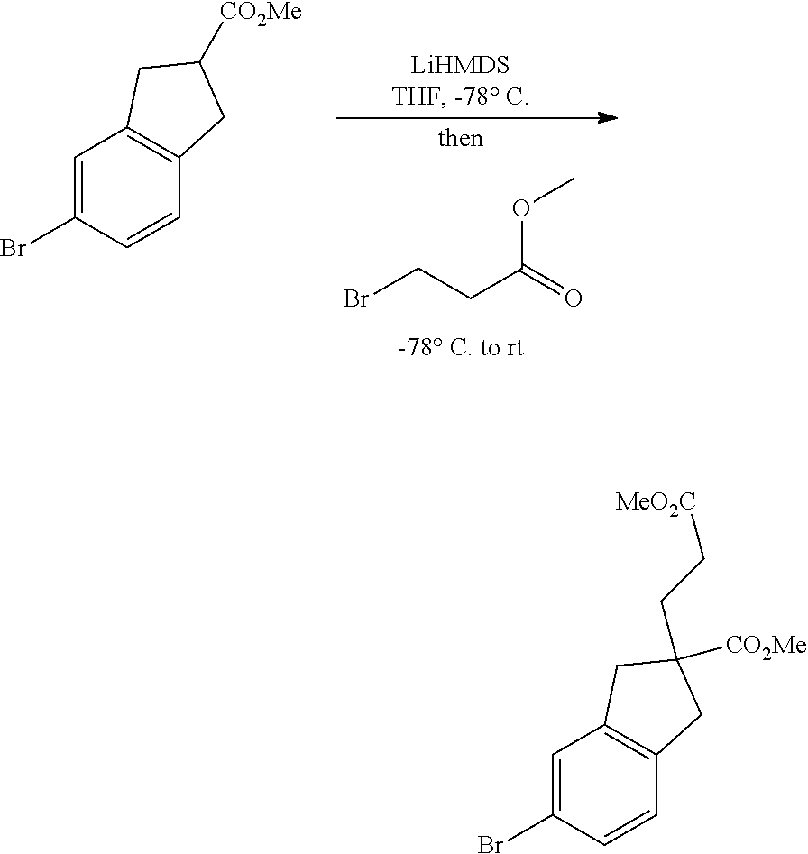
C1=C(Br)C=CC2=C1CC([CO2Me])C2.BrCCC(=O)OC.C1=C(Br)C=CC2=C1CC(CC[MeO2C])([CO2Me])C2
